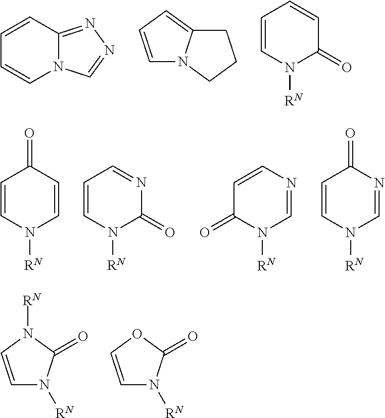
C1=CC=C2N1CCC2.C1=CN([RN])C(=O)C=C1.C1=CC2=NN=CN2C=C1.C1=CN([RN])C=CC1=O.C1=CN([RN])C(=O)N=C1.N1=CN([RN])C(=O)C=C1.N1=CN([RN])C=CC1=O.C1=CN([RN])C(=O)N1[RN].C1=COC(=O)N1[RN]
